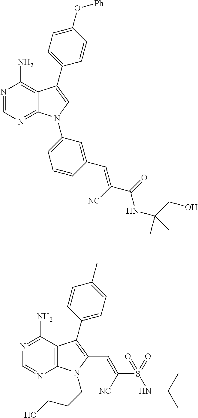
N1=CN=C2C(=C1N)C(C1=CC=C(O[Ph])C=C1)=CN2C1=CC=CC(C=C(C(NC(C)(CO)C)=O)[NC])=C1.N1=C(N)C2=C(N=C1)N(CCCO)C(C=C(S(NC(C)C)(=O)=O)[NC])=C2C1=CC=C(C)C=C1
